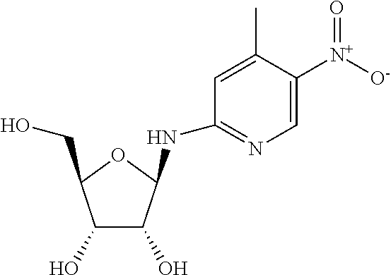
C1=C([N+]([O-])=O)C(C)=CC(NC2C(O)C(O)C(CO)O2)=N1
